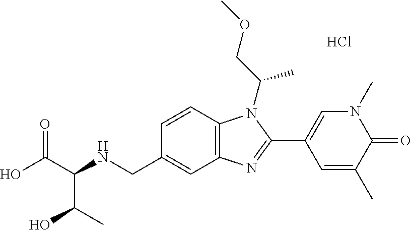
Cl.OC(C(NCC1=CC2=C(C=C1)N(C(COC)C)C(C1=CN(C)C(=O)C(C)=C1)=N2)C(O)C)=O
